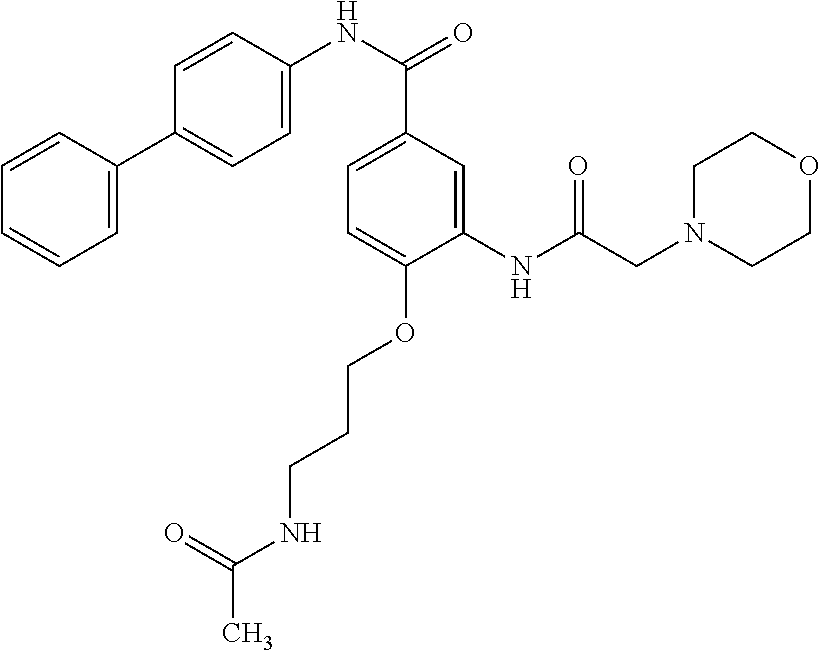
C1=C(C2=CC=C(NC(=O)C3=CC=C(OCCCNC(C)=O)C(NC(CN4CCOCC4)=O)=C3)C=C2)C=CC=C1
